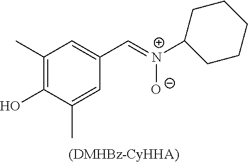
C1(C)=C(O)C(C)=CC(C=[N+]([O-])C2CCCCC2)=C1.[(DMHBz-CyHHA)]
